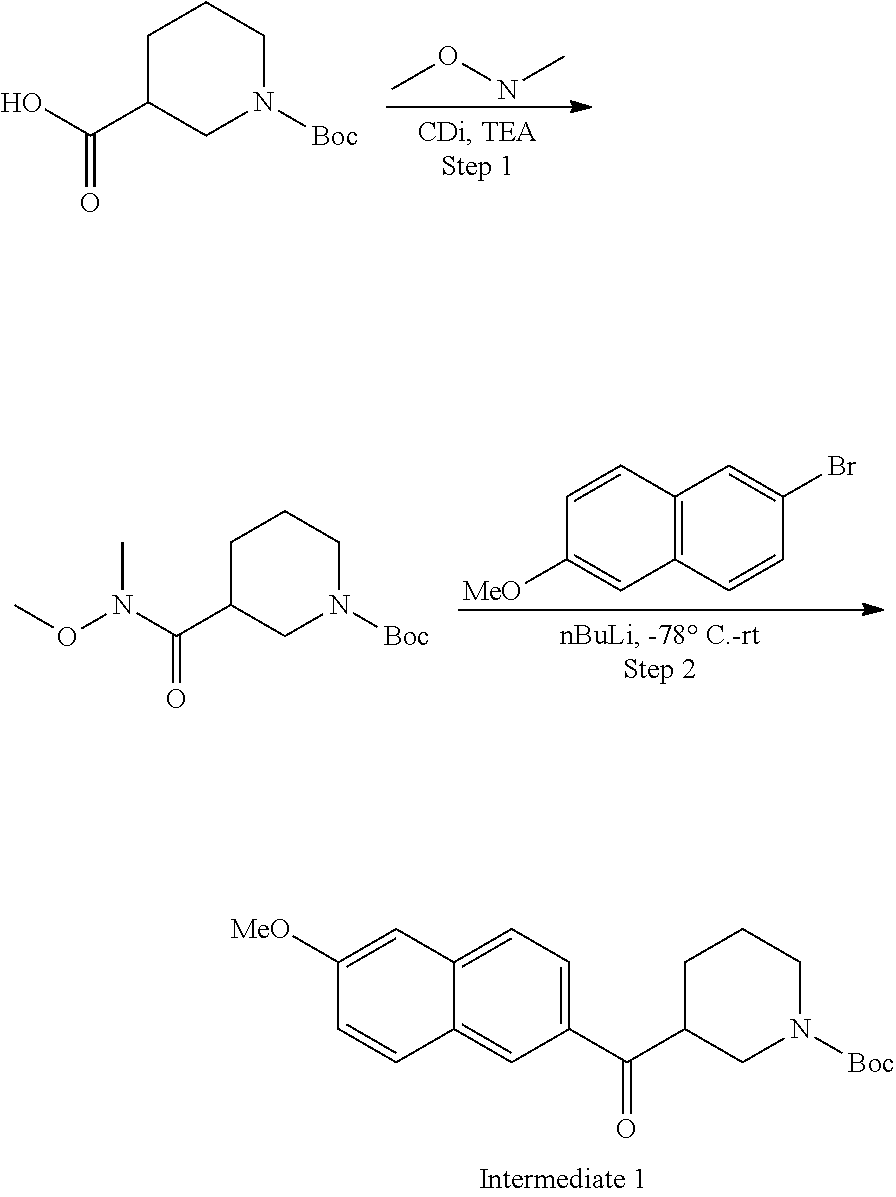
CONC.C1C(C(O)=O)CN([Boc])CC1.C12=C(C=CC(Br)=C1)C=C([MeO])C=C2.C1C(C(N(OC)C)=O)CN([Boc])CC1.C1C(C(C2=CC=C3C(=C2)C=CC([MeO])=C3)=O)CN([Boc])CC1
